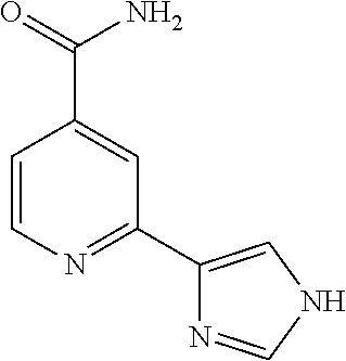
C1=CN=C(C2=CNC=N2)C=C1C(=O)N
